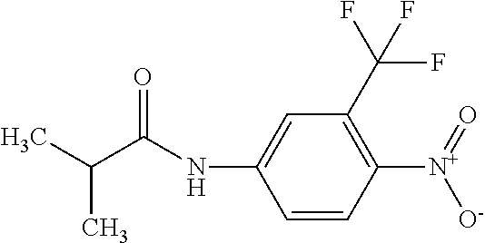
C1([N+](=O)[O-])=C(C(F)(F)F)C=C(NC(C(C)C)=O)C=C1
